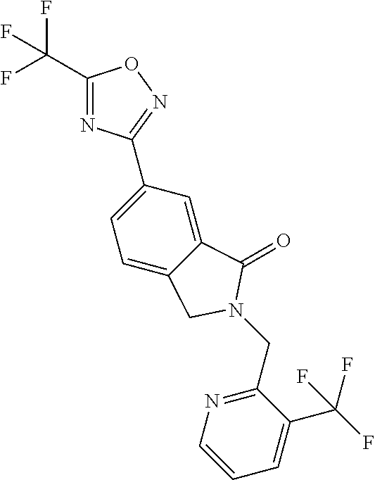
C1(C(F)(F)F)=NC(C2=CC=C3C(=C2)C(=O)N(CC2=NC=CC=C2C(F)(F)F)C3)=NO1
